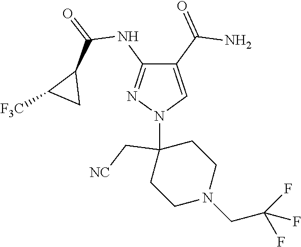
C1(C(=O)N)=CN(C2(C[NC])CCN(CC(F)(F)F)CC2)N=C1NC(=O)C1C([F3C])C1
